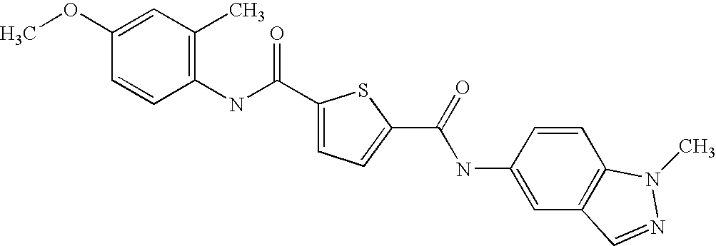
C1(C(NC2=C(C)C=C(OC)C=C2)=O)=CC=C(C(=O)NC2=CC3=C(C=C2)N(C)N=C3)S1
